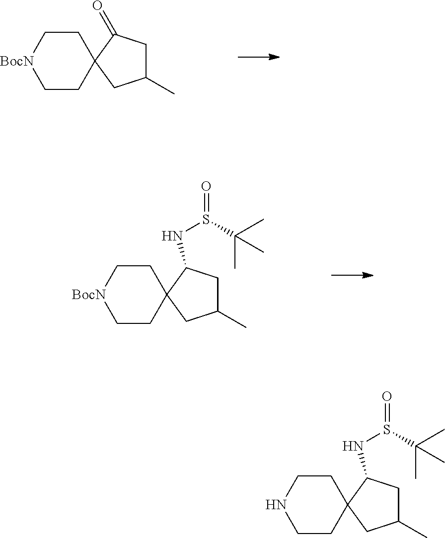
C1CC2(CC[BocN]1)C(=O)CC(C)C2.C1CC2(CC[BocN]1)C(NS(C(C)(C)C)=O)CC(C)C2.C1CC2(CCN1)C(NS(C(C)(C)C)=O)CC(C)C2
